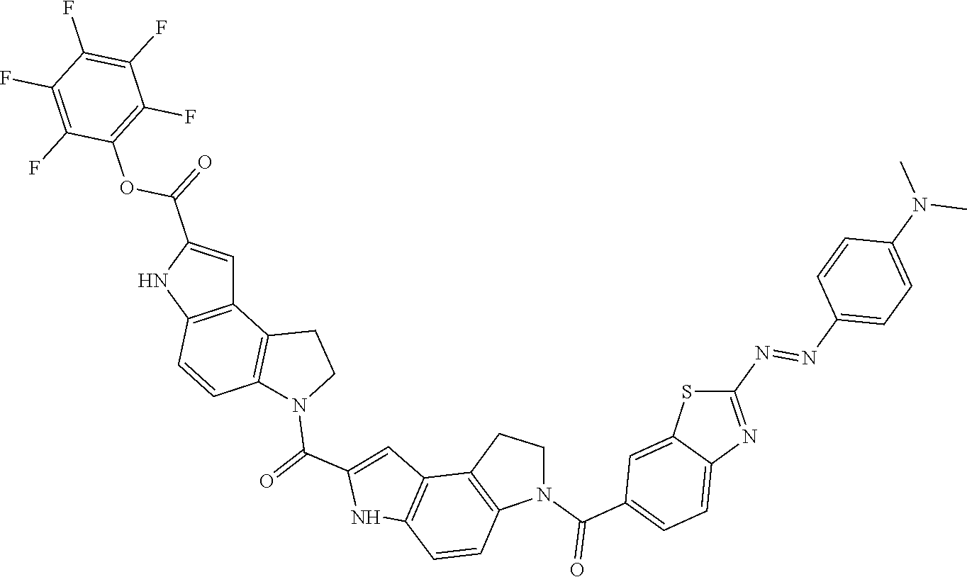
C12=C(NC(C(OC3=C(F)C(F)=C(F)C(F)=C3F)=O)=C1)C=CC1=C2CCN1C(=O)C1=CC2=C(N1)C=CC1=C2CCN1C(C1=CC=C2C(=C1)SC(N=NC1=CC=C(N(C)C)C=C1)=N2)=O
